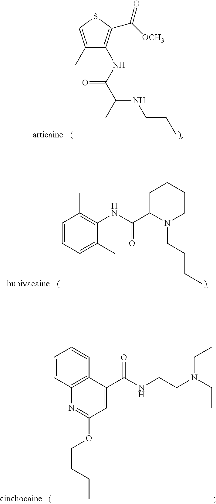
C1(C)=CSC(C([OCH3])=O)=C1NC(C(NCCC)C)=O.C1=CC=C(C)C(NC(C2N(CCCC)CCCC2)=O)=C1C.C1=CC2=C(C=C1)C(C(NCCN(CC)CC)=O)=CC(OCCCC)=N2
